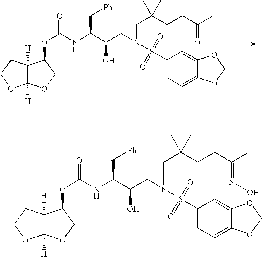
C12([H])C([H])(CCO1)C(OC(NC(C(CN(CC(CCC(C)=O)(C)C)S(C1=CC=C3C(=C1)OCO3)(=O)=O)O)C[Ph])=O)CO2.C12([H])C([H])(CCO1)C(OC(NC(C(CN(CC(CCC(C)=NO)(C)C)S(C1=CC=C3C(=C1)OCO3)(=O)=O)O)C[Ph])=O)CO2
